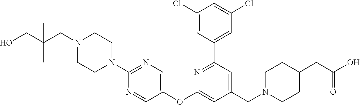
C1(Cl)=CC(C2=NC(OC3=CN=C(N4CCN(CC(CO)(C)C)CC4)N=C3)=CC(CN3CCC(CC(O)=O)CC3)=C2)=CC(Cl)=C1
